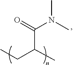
C(C(=O)N(C)C)(C)CC
